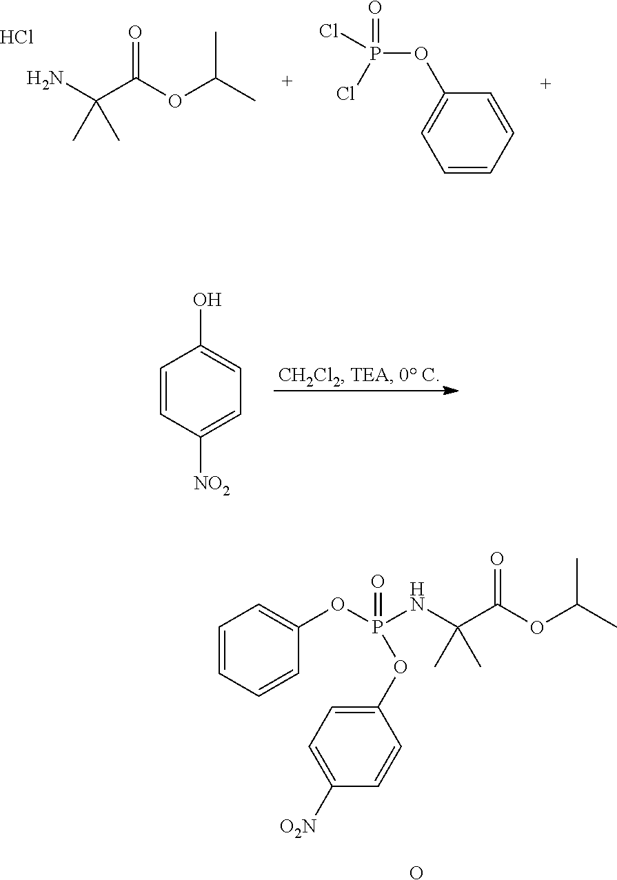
NC(C(OC(C)C)=O)(C)C.Cl.C1(OP(=O)(Cl)Cl)=CC=CC=C1.C1=CC([NO2])=CC=C1O.C1=CC=CC(OP(=O)(NC(C(OC(C)C)=O)(C)C)OC2=CC=C([O2N])C=C2)=C1.O
